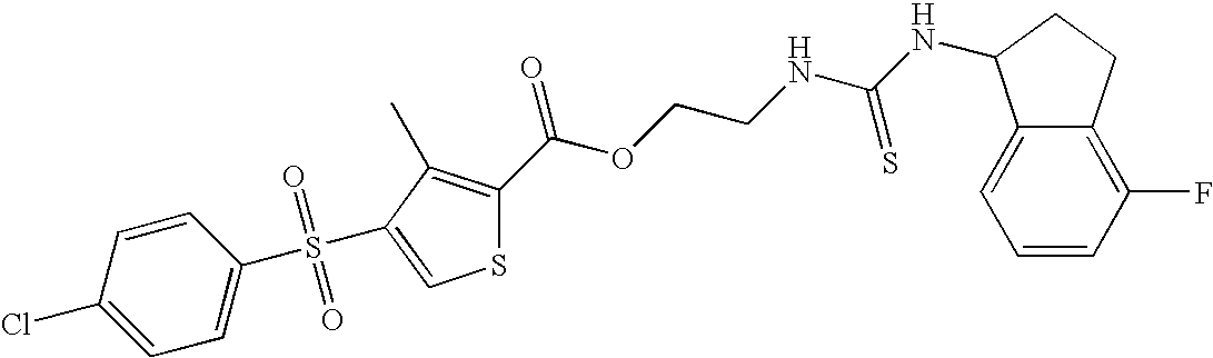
C(OCCNC(NC1C2=CC=CC(F)=C2CC1)=S)(=O)C1=C(C)C(S(C2=CC=C(Cl)C=C2)(=O)=O)=CS1
